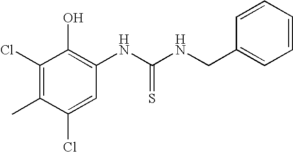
C1(Cl)=C(C)C(Cl)=CC(NC(NCC2=CC=CC=C2)=S)=C1O
